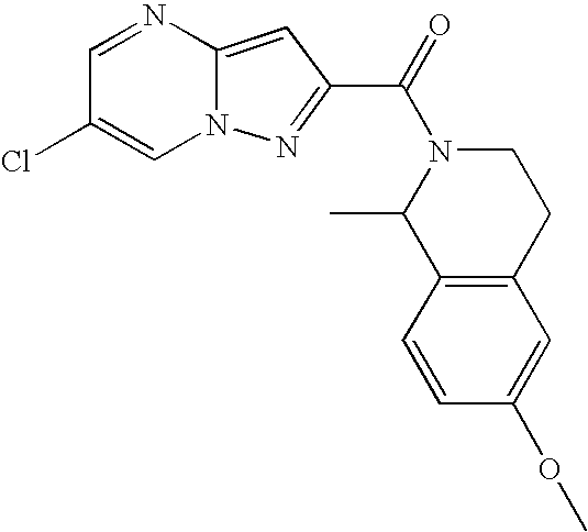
C12=CC(C(=O)N3C(C)C4=C(CC3)C=C(OC)C=C4)=NN1C=C(Cl)C=N2
